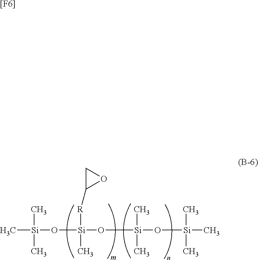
C[Si](O[Si](O[Si](O[Si](C)(C)C)(C)C)(C)[R]C1OC1)(C)C.[[F6]]
